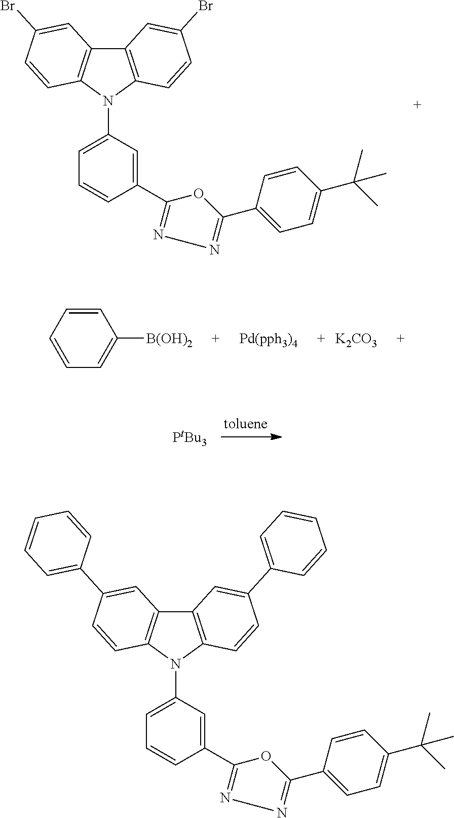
[PtBu3].C1(N2C3=C(C4=C2C=CC(Br)=C4)C=C(Br)C=C3)=CC=CC(C2=NN=C(C3=CC=C(C(C)(C)C)C=C3)O2)=C1.C1=CC=CC=C1[B(OH)2].[Pd(pph3)4].[K2CO3].C1(N2C3=C(C4=C2C=CC(C2=CC=CC=C2)=C4)C=C(C2=CC=CC=C2)C=C3)=CC=CC(C2=NN=C(C3=CC=C(C(C)(C)C)C=C3)O2)=C1
